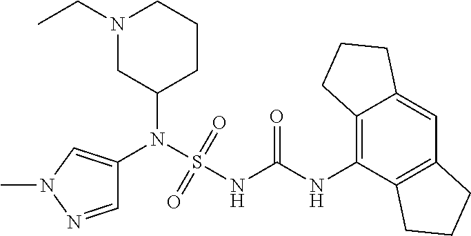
C1(N(S(NC(NC2=C3C(=CC4=C2CCC4)CCC3)=O)(=O)=O)C2=CN(C)N=C2)CCCN(CC)C1
